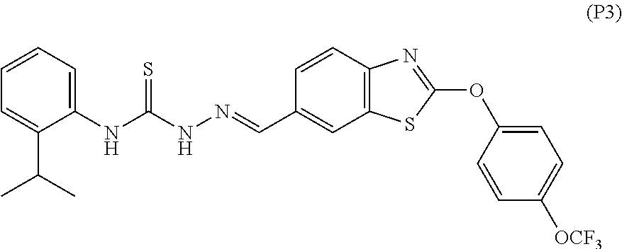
C1(NC(NN=CC2=CC3=C(C=C2)N=C(OC2=CC=C([OCF3])C=C2)S3)=S)=CC=CC=C1C(C)C
